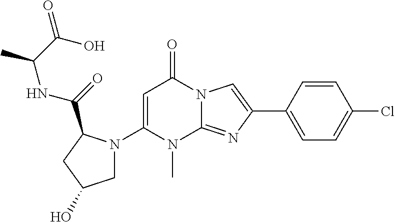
C1(N2CC(O)CC2C(=O)NC(C)C(O)=O)=CC(=O)N2C(=NC(C3=CC=C(Cl)C=C3)=C2)N1C
